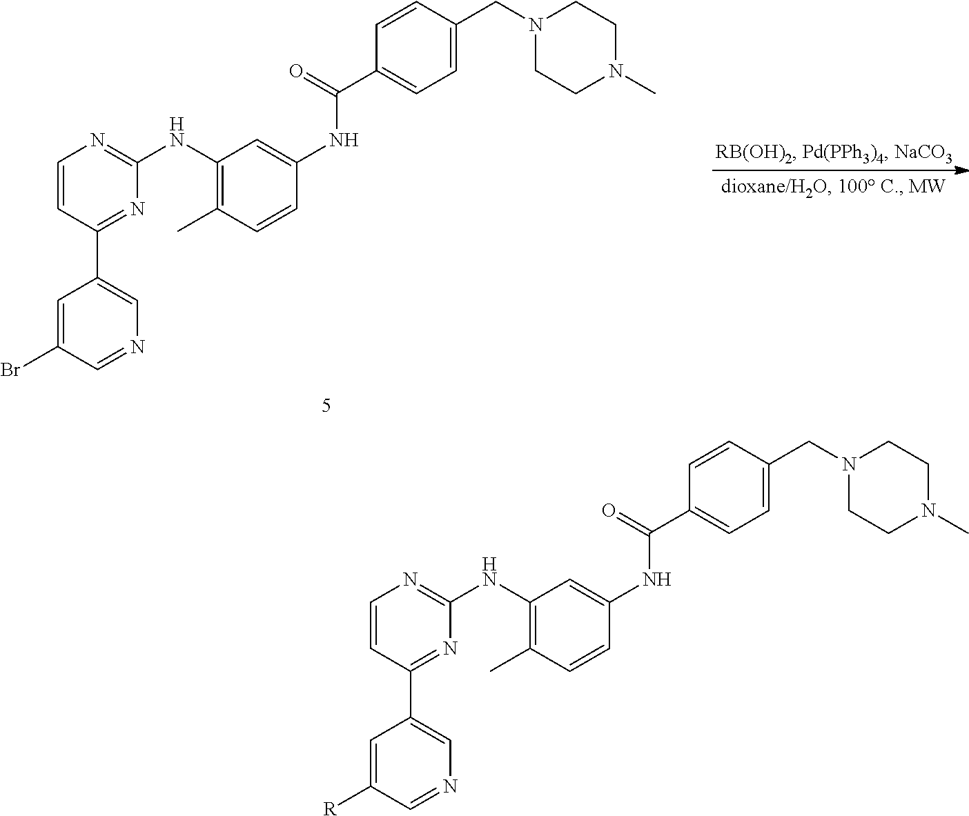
C1=C(Br)C=NC=C1C1=NC(NC2=C(C)C=CC(NC(C3=CC=C(CN4CCN(C)CC4)C=C3)=O)=C2)=NC=C1.C1=C([R])C=NC=C1C1=NC(NC2=C(C)C=CC(NC(C3=CC=C(CN4CCN(C)CC4)C=C3)=O)=C2)=NC=C1
